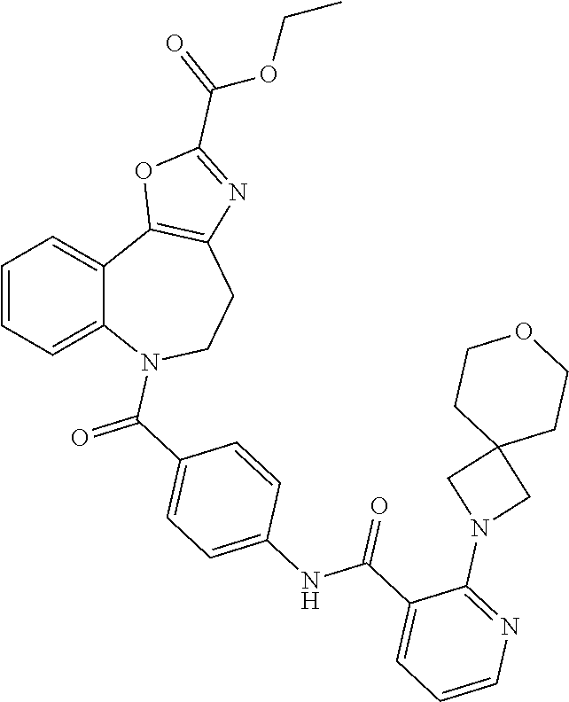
C1=CC=C2C(=C1)C1=C(CCN2C(C2=CC=C(NC(C3=CC=CN=C3N3CC4(C3)CCOCC4)=O)C=C2)=O)N=C(C(=O)OCC)O1
